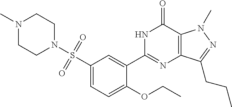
N1(C)CCN(S(C2=CC=C(OCC)C(C3=NC4=C(C(=O)N3)N(C)N=C4CCC)=C2)(=O)=O)CC1
